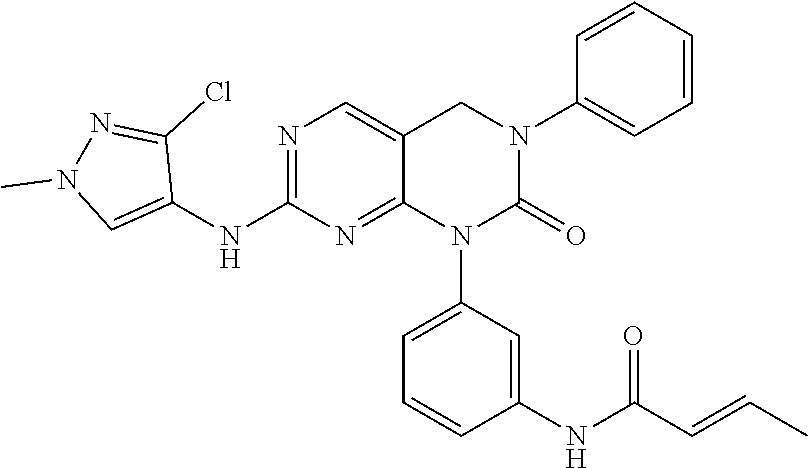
C1=CC(NC(C=CC)=O)=CC(N2C(=O)N(C3=CC=CC=C3)CC3=CN=C(NC4=CN(C)N=C4Cl)N=C23)=C1
